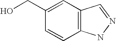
C1=C(CO)C=CC2=C1C=NN2
